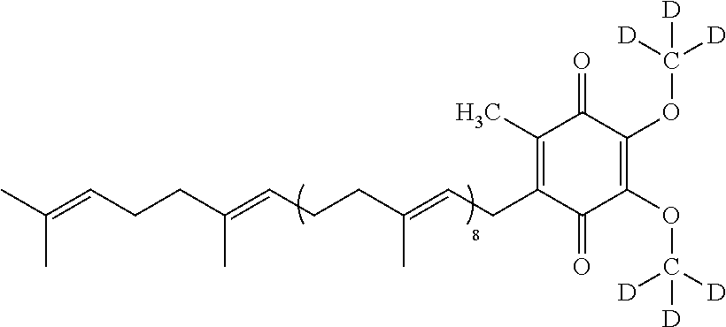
CC(=CCCC(=CCCC(=CCC1=C(C)C(=O)C(OC([D])([D])[D])=C(OC([D])([D])[D])C1=O)C)C)C
